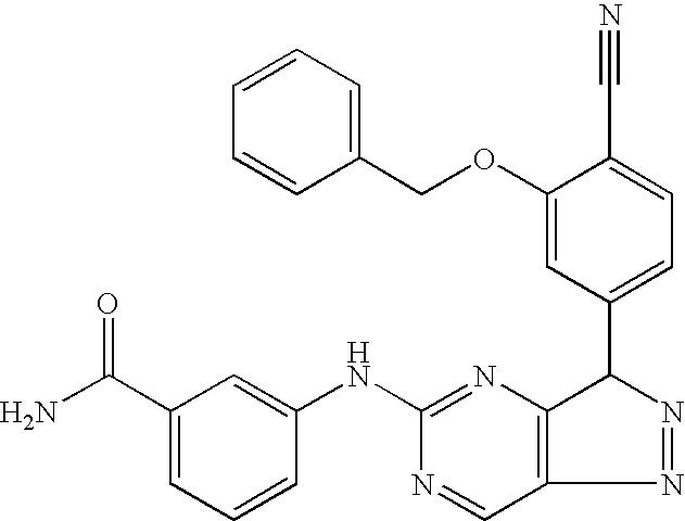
C1(C(N)=O)=CC=CC(NC2=NC3=C(C=N2)N=NC3C2=CC=C(C#N)C(OCC3=CC=CC=C3)=C2)=C1
